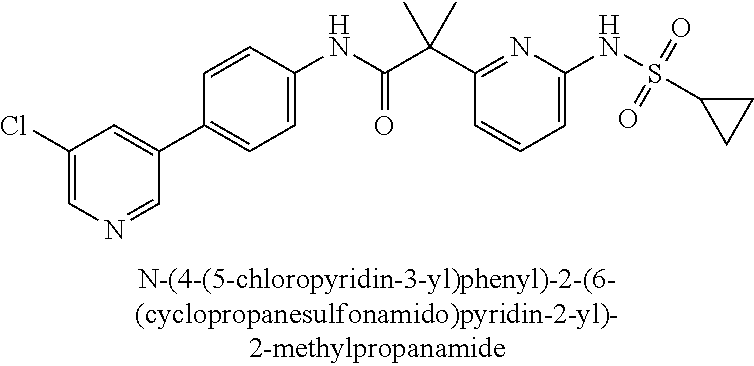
C1(NC(=O)C(C2=NC(NS(C3CC3)(=O)=O)=CC=C2)(C)C)=CC=C(C2=CC(Cl)=CN=C2)C=C1
